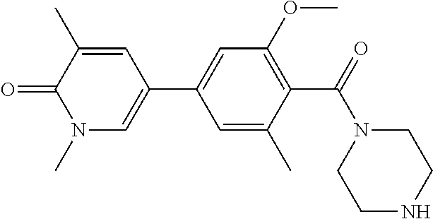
C1=C(C)C(C(=O)N2CCNCC2)=C(OC)C=C1C1=CN(C)C(=O)C(C)=C1
